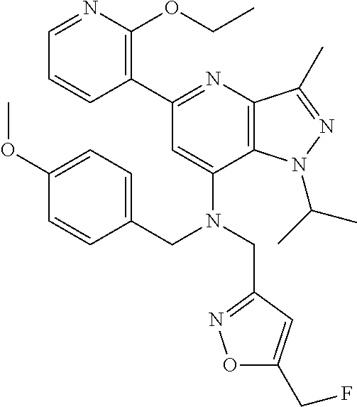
C1=NC(OCC)=C(C2=NC3=C(C(N(CC4=CC=C(OC)C=C4)CC4=NOC(CF)=C4)=C2)N(C(C)C)N=C3C)C=C1
